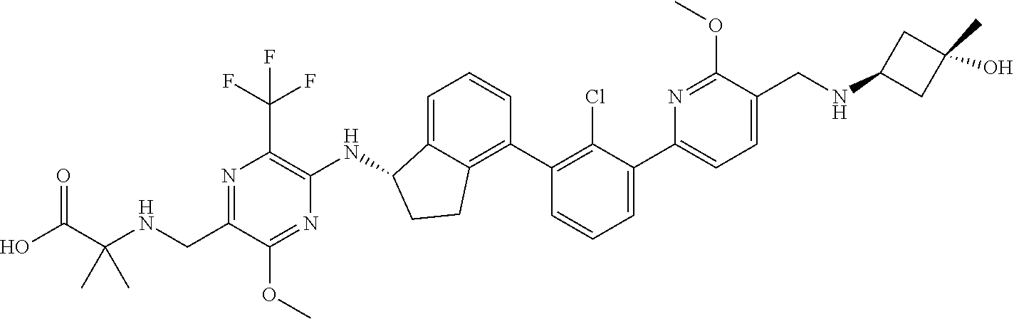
C1(CNC(C(O)=O)(C)C)=NC(C(F)(F)F)=C(NC2C3=CC=CC(C4=C(Cl)C(C5=CC=C(CNC6CC(O)(C)C6)C(OC)=N5)=CC=C4)=C3CC2)N=C1OC
